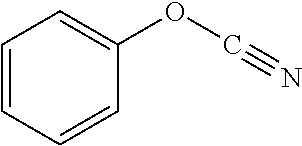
C1=CC=CC(OC#N)=C1
